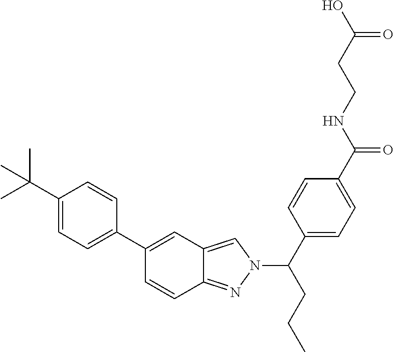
C1(C2=CC3=CN(C(C4=CC=C(C(NCCC(O)=O)=O)C=C4)CCC)N=C3C=C2)=CC=C(C(C)(C)C)C=C1
